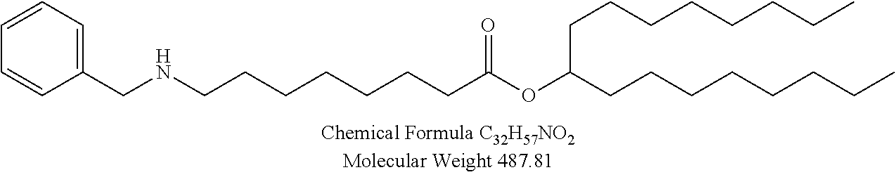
C1=CC=CC(CNCCCCCCCC(OC(CCCCCCCC)CCCCCCCC)=O)=C1
